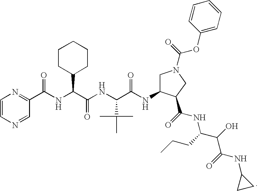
C1=CN=CC(C(NC(C(NC(C(NC2CN(C(=O)OC3=CC=CC=C3)CC2C(=O)NC(CCC)C(O)C(=O)NC2CC2)=O)C(C)(C)C)=O)C2CCCCC2)=O)=N1
